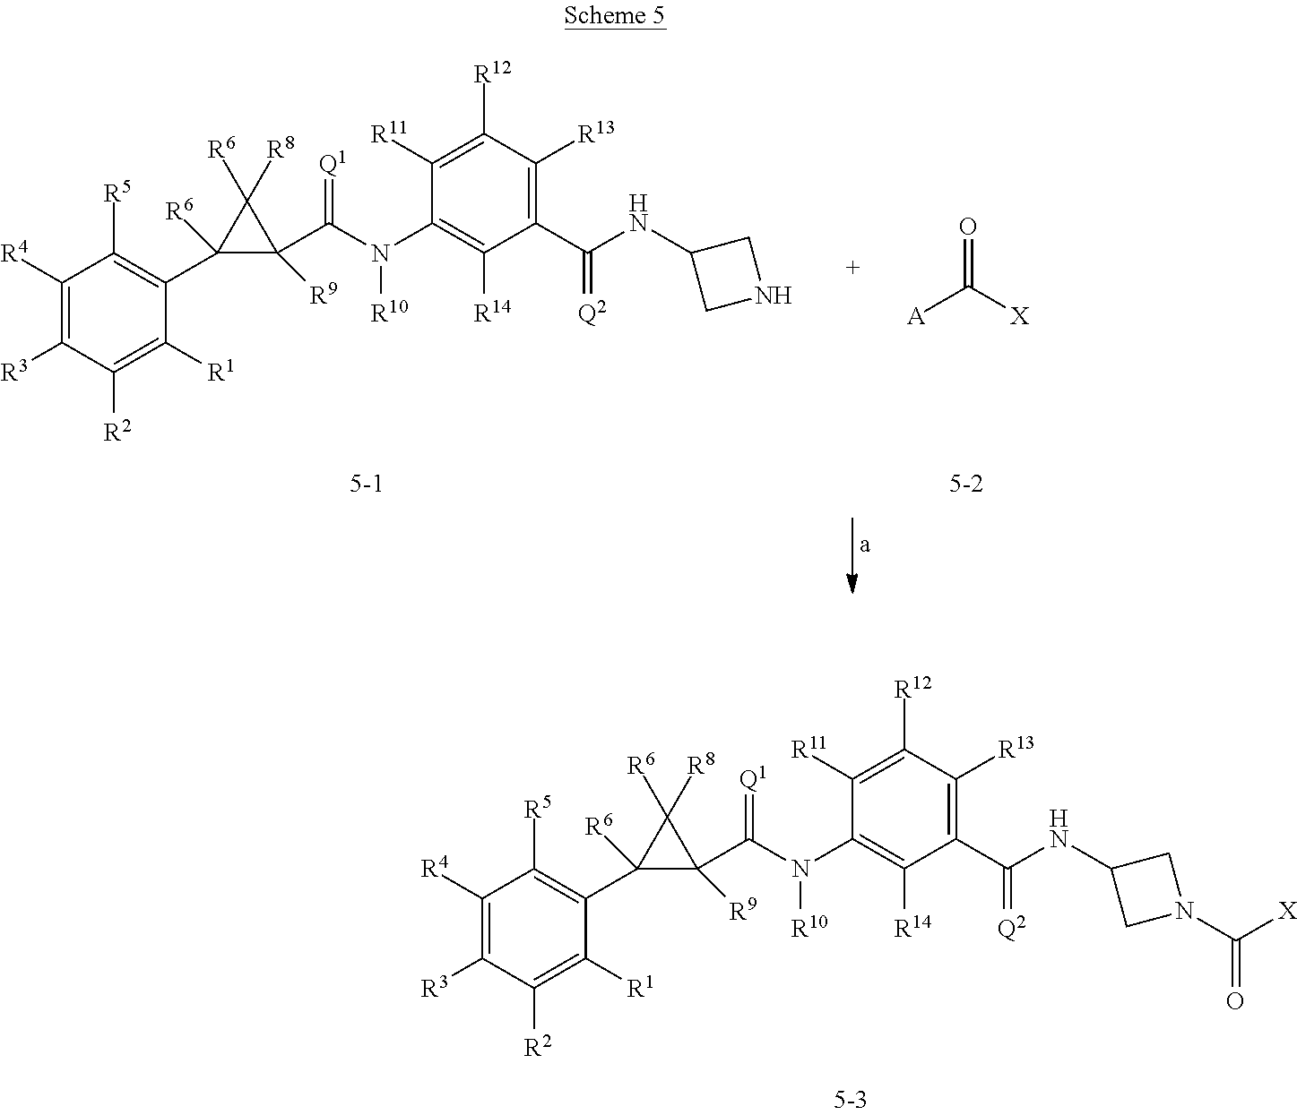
C1([R4])=C([R3])C([R2])=C([R1])C(C2([R6])C(C(N([R10])C3=C([R14])C(C(NC4CNC4)=[Q2])=C([R13])C([R12])=C3[R11])=[Q1])([R9])C2([R6])[R8])=C1[R5].O=C([X])[A].C1([R4])=C([R3])C([R2])=C([R1])C(C2([R6])C(C(N([R10])C3=C([R14])C(C(NC4CN(C([X])=O)C4)=[Q2])=C([R13])C([R12])=C3[R11])=[Q1])([R9])C2([R6])[R8])=C1[R5]
